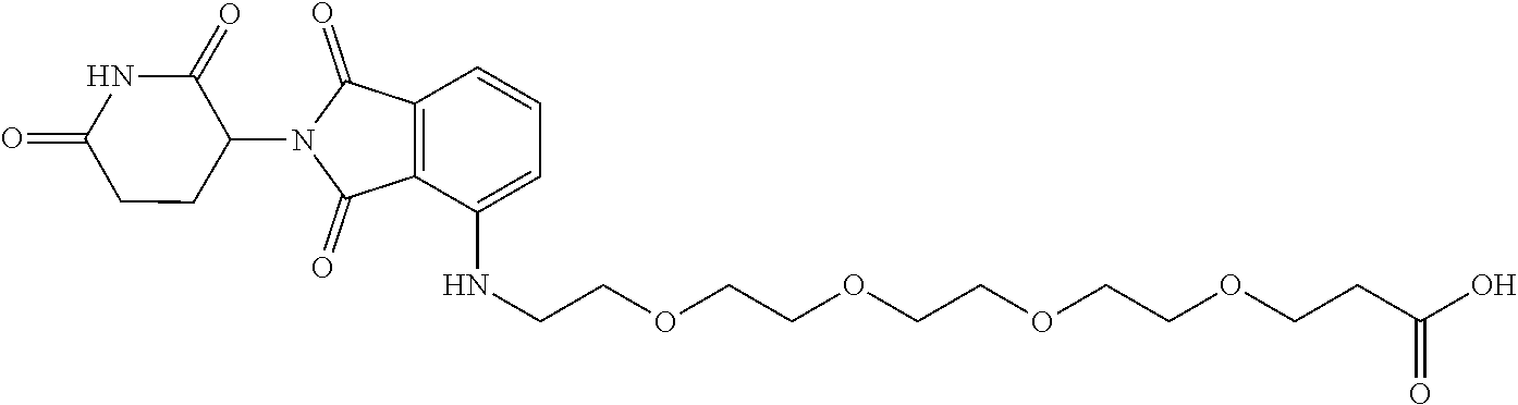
C1(=O)NC(=O)CCC1N1C(=O)C2=C(C1=O)C=CC=C2NCCOCCOCCOCCOCCC(O)=O
